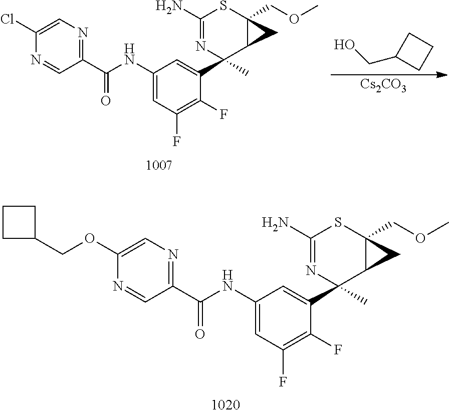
C1=C(OCC2CCC2)N=CC(C(NC2=CC(F)=C(F)C(C3(C)C4CC4(COC)SC(N)=N3)=C2)=O)=N1.OCC1CCC1.[Cs2CO3].C1=C(Cl)N=CC(C(NC2=CC(F)=C(F)C(C3(C)C4CC4(COC)SC(N)=N3)=C2)=O)=N1
